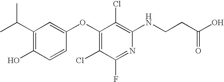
C1(C(C)C)=C(O)C=CC(OC2=C(Cl)C(F)=NC(NCCC(O)=O)=C2Cl)=C1
